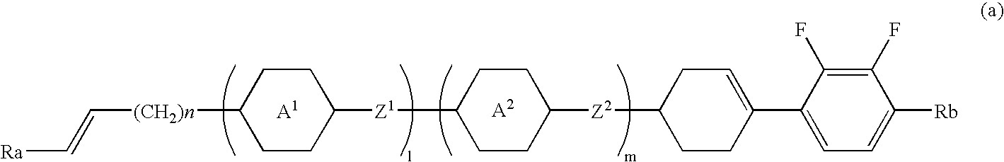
[Ra]C=C[(CH2)n]C1CCC([Z1]C2CCC([Z2]C3CCC(C4=CC=C([Rb])C(F)=C4F)=CC3)CC2)CC1
